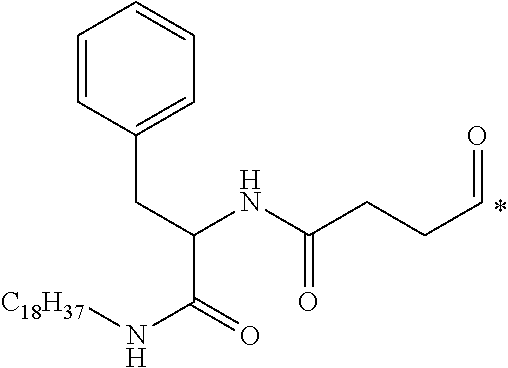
C1=CC(CC(C(=O)N[C18H37])NC(CCC=O)=O)=CC=C1
